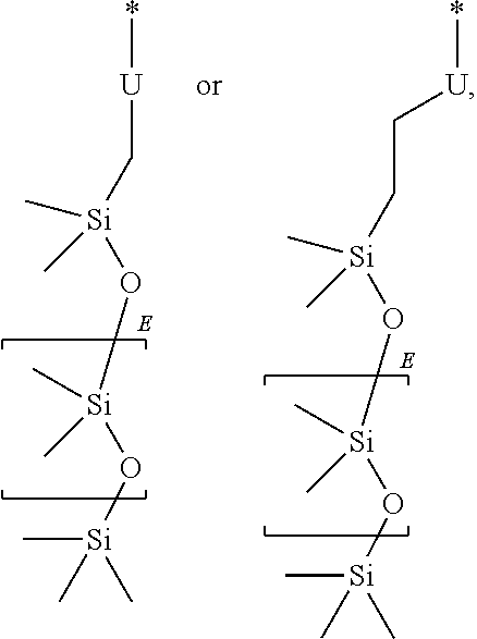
C(C[Si](O[Si](O[Si](C)(C)C)(C)C)(C)C)[U]*.*[U]C[Si](O[Si](O[Si](C)(C)C)(C)C)(C)C
